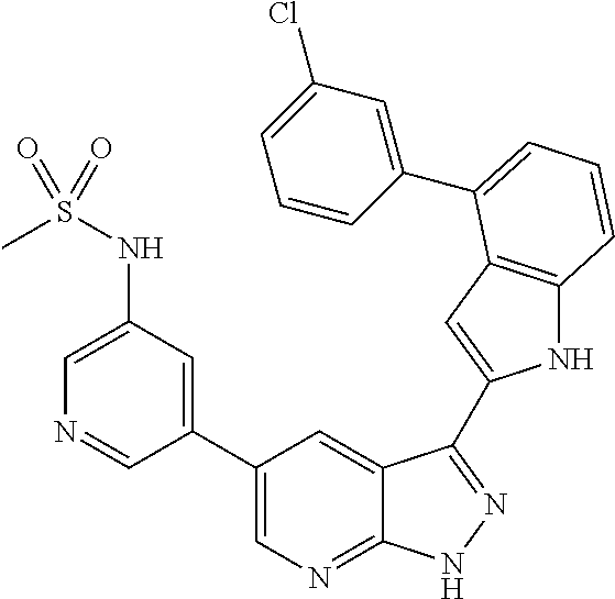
C1(C2=CN=C3C(=C2)C(C2=CC4=C(N2)C=CC=C4C2=CC(Cl)=CC=C2)=NN3)=CC(NS(C)(=O)=O)=CN=C1
